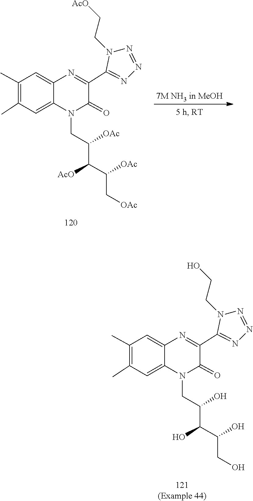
[7M NH3 in MeOH].C(C[OAc])(C([AcO])C(CN1C(=O)C(C2=NN=NN2CC[AcO])=NC2=CC(C)=C(C)C=C12)[OAc])[OAc].C(CO)(C(O)C(CN1C(=O)C(C2=NN=NN2CCO)=NC2=CC(C)=C(C)C=C12)O)O
